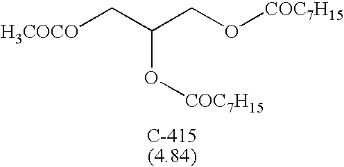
[H3COCO]CC(CO[COC7H15])O[COC7H15]
